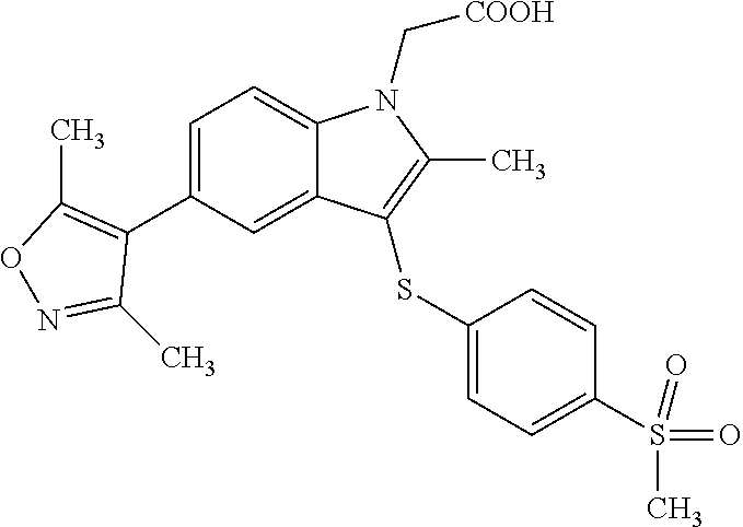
C1=C(C2=C(C)ON=C2C)C=C2C(=C1)N(C[COOH])C(C)=C2SC1=CC=C(S(=O)(=O)C)C=C1
